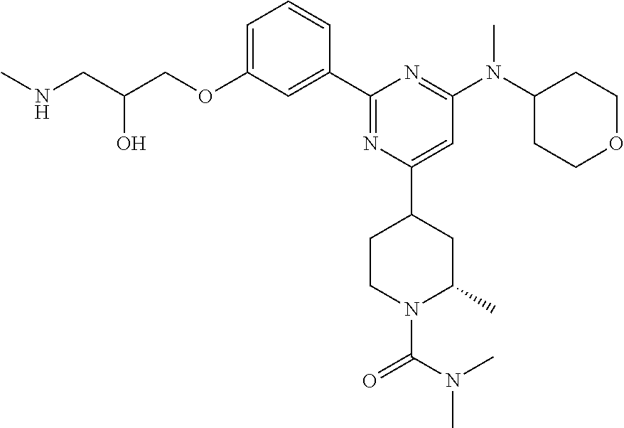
C1=C(OCC(CNC)O)C=C(C2=NC(C3CCN(C(N(C)C)=O)C(C)C3)=CC(N(C3CCOCC3)C)=N2)C=C1
